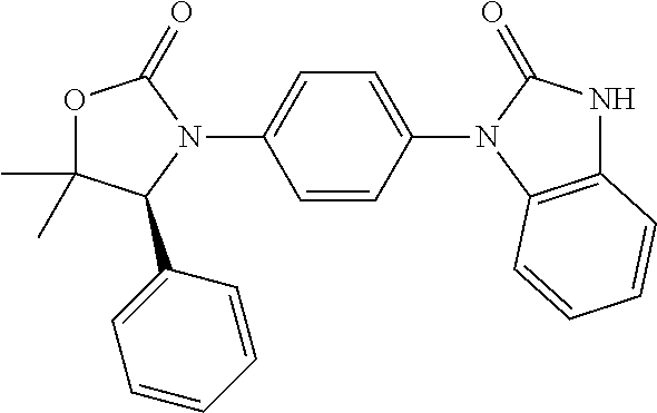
C1=CC(N2C3=C(NC2=O)C=CC=C3)=CC=C1N1C(=O)OC(C)(C)C1C1=CC=CC=C1
